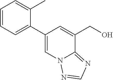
C1=CC=C(C2=CN3C(=NC=N3)C(CO)=C2)C(C)=C1
